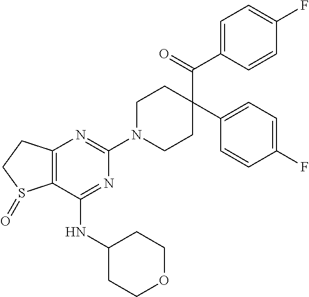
C12=C(C(NC3CCOCC3)=NC(N3CCC(C(=O)C4=CC=C(F)C=C4)(C4=CC=C(F)C=C4)CC3)=N1)S(=O)CC2
